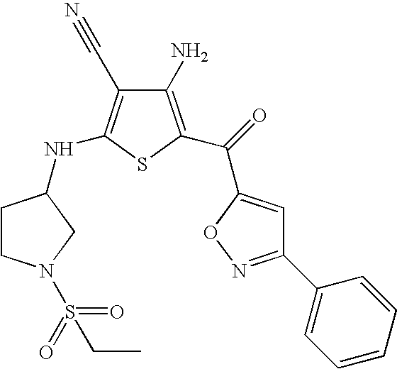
C1(N)=C(C(=O)C2=CC(C3=CC=CC=C3)=NO2)SC(NC2CN(S(CC)(=O)=O)CC2)=C1C#N
